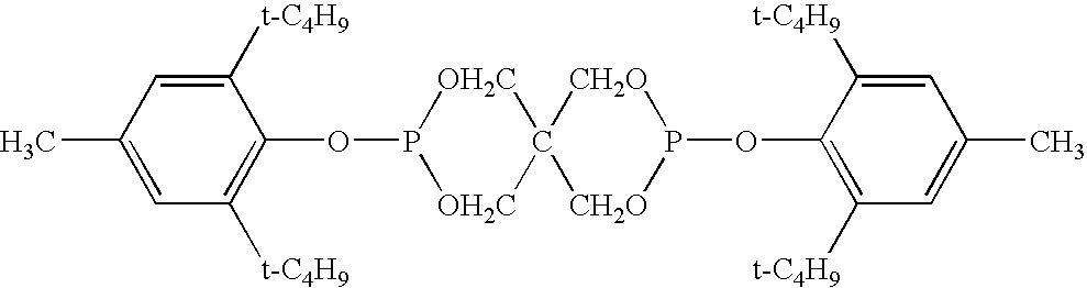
C1(OP2[OH2C]C3([OH2C]2)[CH2O]P(OC2=C([t-C4H9])C=C(C)C=C2[t-C4H9])[CH2O]3)=C([t-C4H9])C=C(C)C=C1[t-C4H9]
